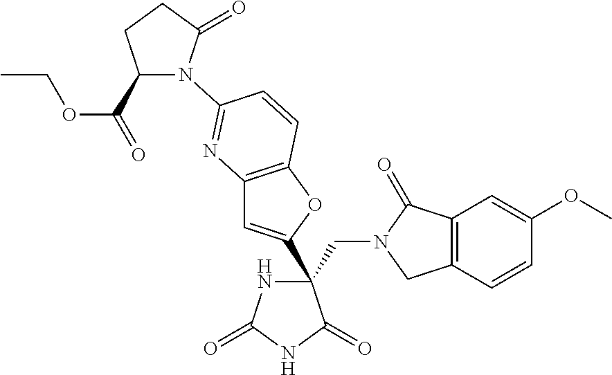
C(C1(C2=CC3=C(O2)C=CC(N2C(C(=O)OCC)CCC2=O)=N3)NC(=O)NC1=O)N1CC2=C(C1=O)C=C(OC)C=C2
